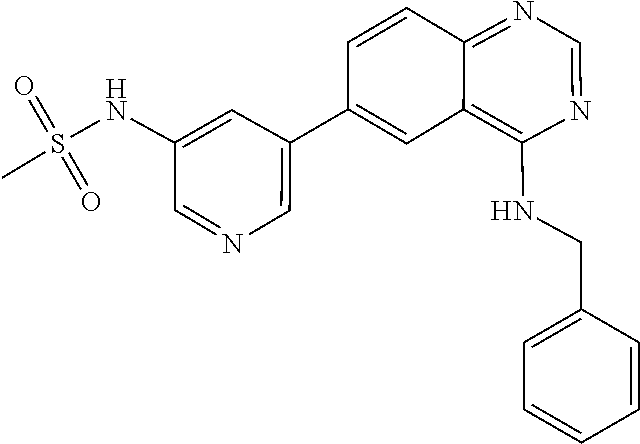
O=S(NC1=CC(C2=CC3=C(NCC4=CC=CC=C4)N=CN=C3C=C2)=CN=C1)(C)=O
